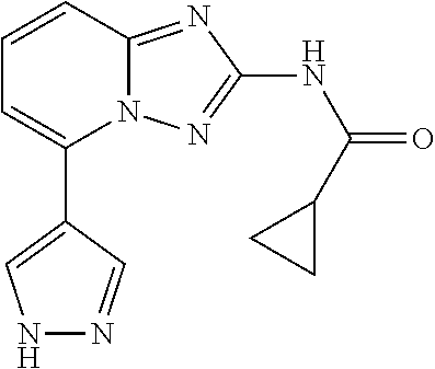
C1(C2=CNN=C2)=CC=CC2=NC(NC(=O)C3CC3)=NN12
